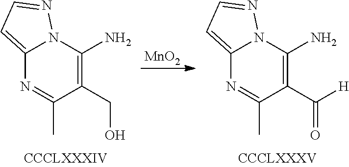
C12=CC=NN1C(N)=C(CO)C(C)=N2.[MnO2].C12=CC=NN1C(N)=C(C([H])=O)C(C)=N2
